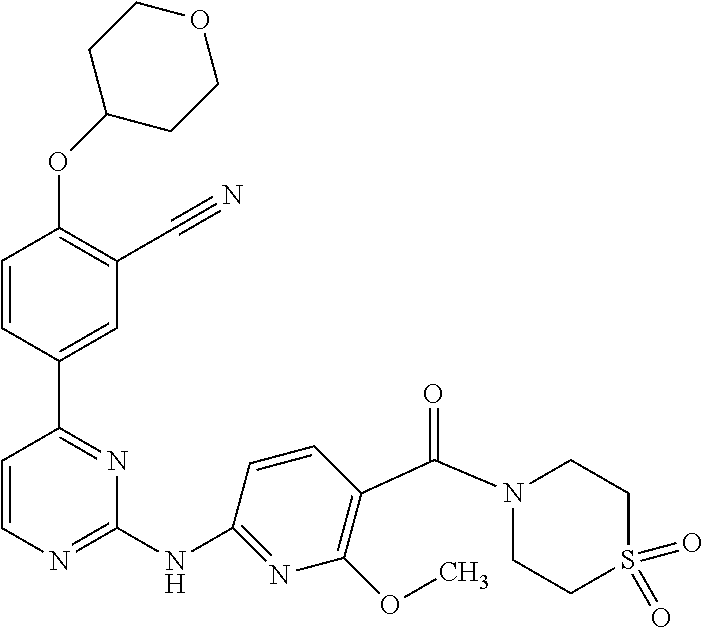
O(C1=C(C#N)C=C(C2=NC(NC3=NC(OC)=C(C(N4CCS(=O)(=O)CC4)=O)C=C3)=NC=C2)C=C1)C1CCOCC1
